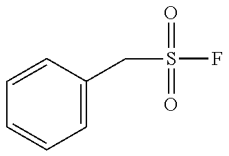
C1=CC(CS(=O)(=O)F)=CC=C1
